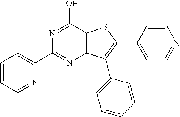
N1=C(O)C2=C(N=C1C1=CC=CC=N1)C(C1=CC=CC=C1)=C(C1=CC=NC=C1)S2
